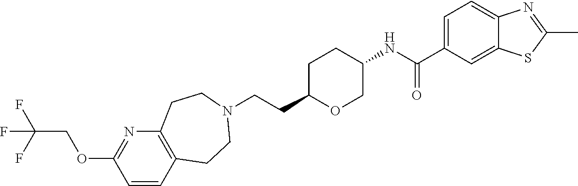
C(CC1OCC(NC(C2=CC=C3C(=C2)SC(C)=N3)=O)CC1)N1CCC2=C(N=C(OCC(F)(F)F)C=C2)CC1
